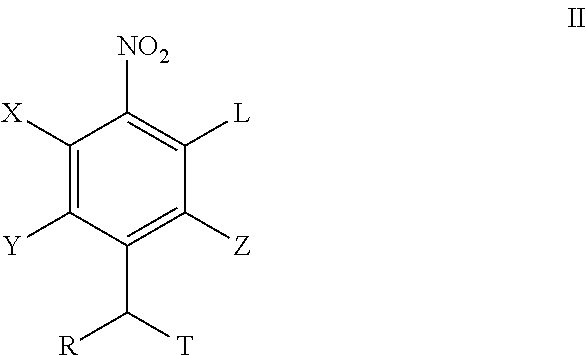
C1([X])=C([Y])C(C([T])[R])=C([Z])C([L])=C1[NO2]
